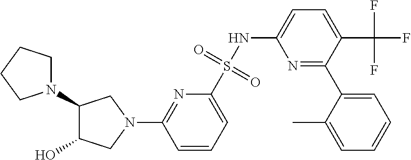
N1(C2=NC(S(NC3=CC=C(C(F)(F)F)C(C4=CC=CC=C4C)=N3)(=O)=O)=CC=C2)CC(N2CCCC2)C(O)C1
